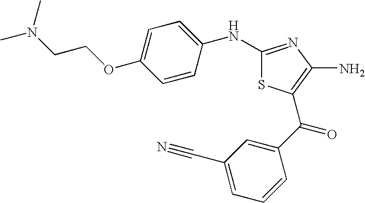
C1(NC2=CC=C(OCCN(C)C)C=C2)=NC(N)=C(C(C2=CC(C#N)=CC=C2)=O)S1
